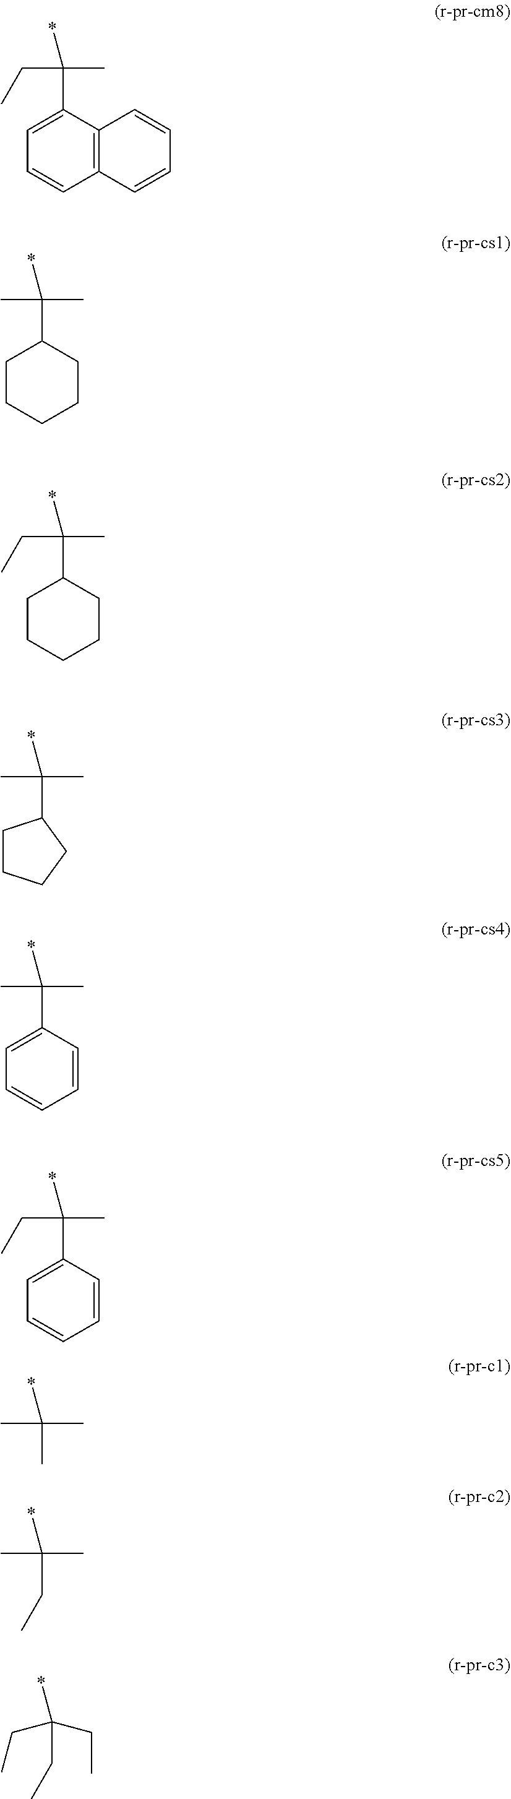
*C(CC)(C)C1=CC=CC=C1.*C(CC)(C)C1=CC=CC2=C1C=CC=C2.*C(C)(C)C1CCCCC1.*C(CC)(C)C1CCCCC1.*C(C)(C)C1CCCC1.*C(C)(C)C1=CC=CC=C1.*C(C)(C)C.*C(C)(C)CC.*C(CC)(CC)CC
